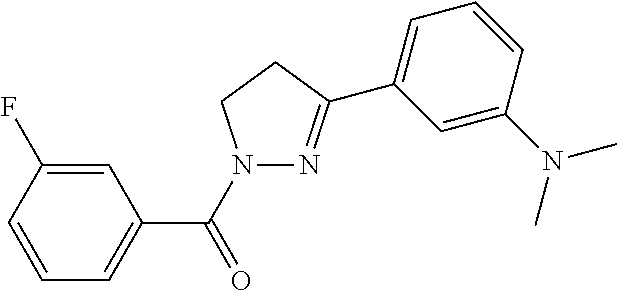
C1=CC=C(C(=O)N2N=C(C3=CC=CC(N(C)C)=C3)CC2)C=C1F
